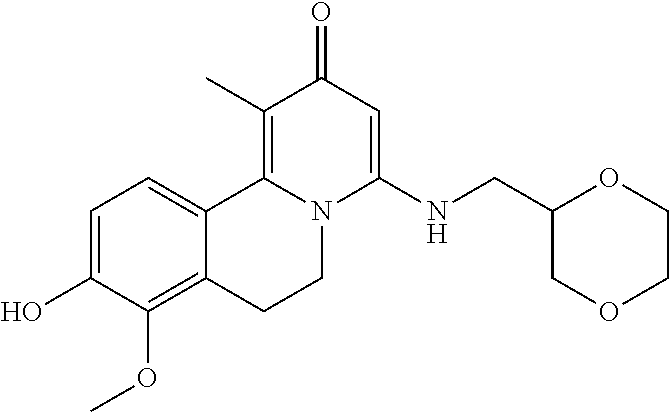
C1=C(O)C(OC)=C2C(=C1)C1=C(C)C(=O)C=C(NCC3COCCO3)N1CC2
